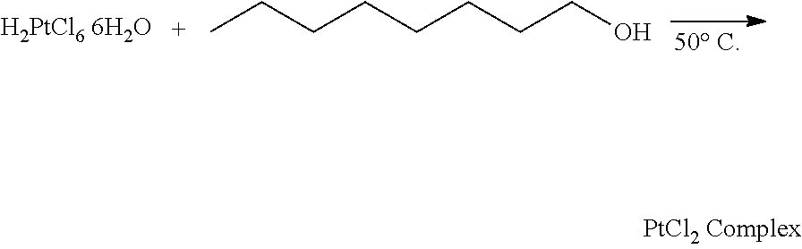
CCCCCCCCO
